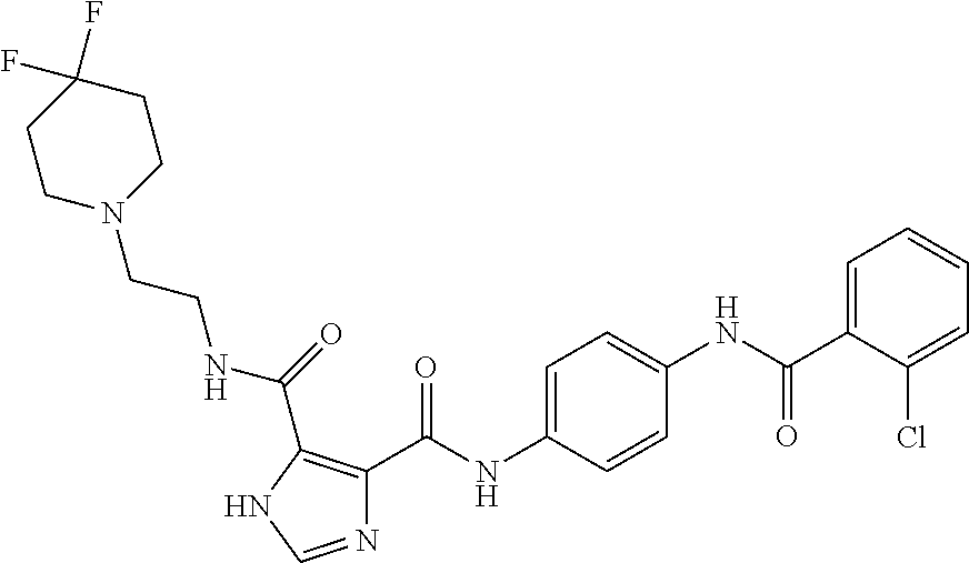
C1=C(C(NC2=CC=C(NC(=O)C3=C(C(=O)NCCN4CCC(F)(F)CC4)NC=N3)C=C2)=O)C(Cl)=CC=C1
